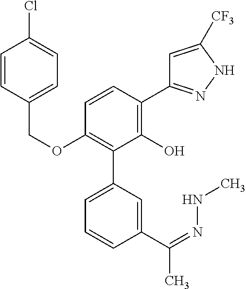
C(OC1=C(C2=CC=CC(C(C)=NNC)=C2)C(O)=C(C2=NNC([CF3])=C2)C=C1)C1=CC=C(Cl)C=C1
